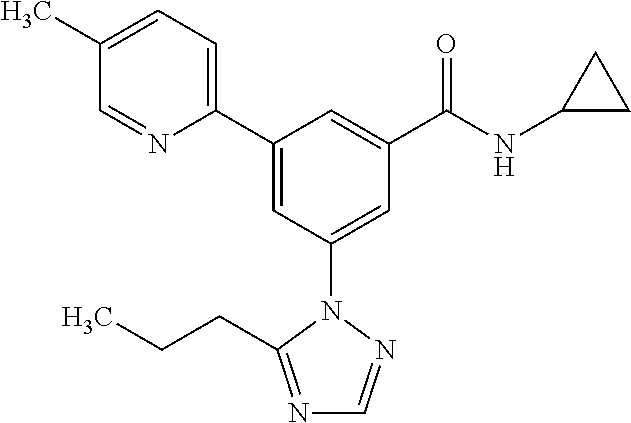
C1(C2=CC(N3N=CN=C3CCC)=CC(C(NC3CC3)=O)=C2)=CC=C(C)C=N1
